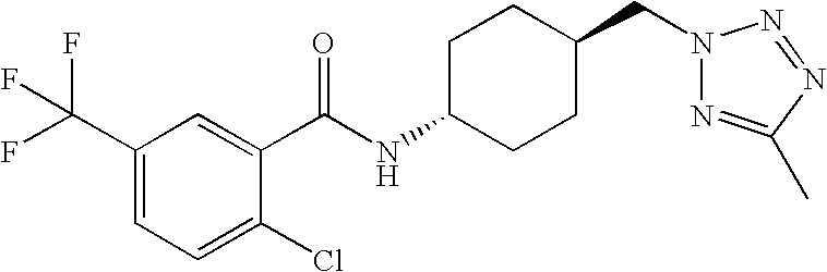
C1(C(F)(F)F)=CC=C(Cl)C(C(NC2CCC(CN3N=C(C)N=N3)CC2)=O)=C1
